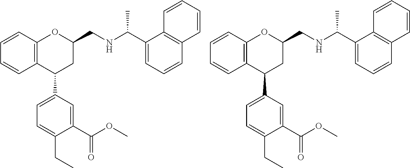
C12=C(C(C3=CC=C(CC)C(C(OC)=O)=C3)CC(CNC(C)C3=CC=CC4=C3C=CC=C4)O1)C=CC=C2.C12=C(C(C3=CC=C(CC)C(C(OC)=O)=C3)CC(CNC(C)C3=CC=CC4=C3C=CC=C4)O1)C=CC=C2
